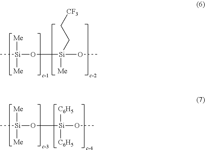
[CF3]CC[Si](OC)([Me])O[Si]([Me])([Me])C.[Me][Si]([Me])(C)O[Si]([C6H5])([C6H5])OC
